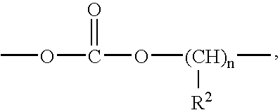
O([(CH)n](C)[R2])C(OC)=O
